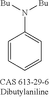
C1=CC=CC=C1N([Bu])[Bu]
